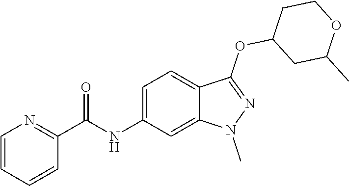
C(NC1=CC=C2C(=C1)N(C)N=C2OC1CC(C)OCC1)(C1=NC=CC=C1)=O
